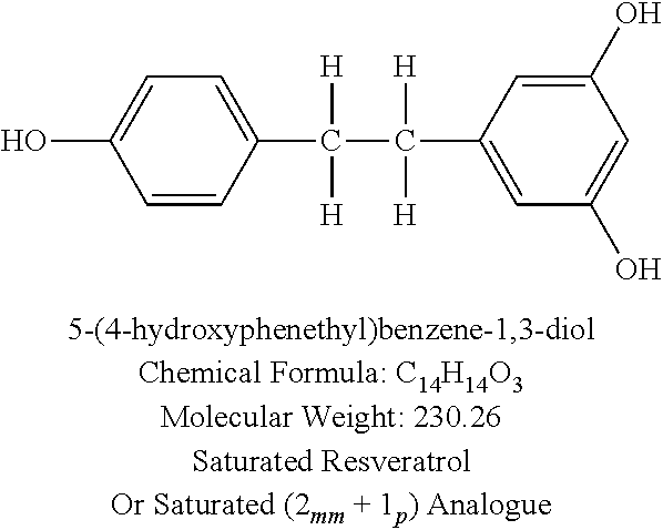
C1=CC(C([H])([H])C([H])([H])C2=CC(O)=CC(O)=C2)=CC=C1O
